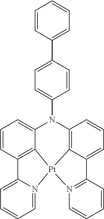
C1=CC2=C3C(=C1)N(C1=CC=C(C4=CC=CC=C4)C=C1)C1=C4C(=CC=C1)C1=N(C=CC=C1)[Pt]34N1=CC=CC=C21
